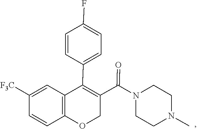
N1(C(C2=C(C3=CC=C(F)C=C3)C3=C(C=CC([F3C])=C3)OC2)=O)CCN(C)CC1
